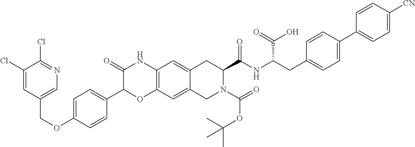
C1(Cl)=CC(COC2=CC=C(C3OC4=C(NC3=O)C=C3C(=C4)CN(C(=O)OC(C)(C)C)C(C(NC(CC4=CC=C(C5=CC=C([CN])C=C5)C=C4)C(=O)O)=O)C3)C=C2)=CN=C1Cl
